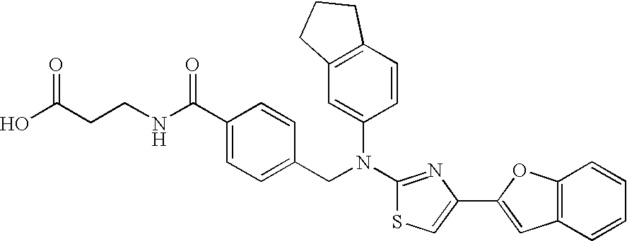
C(CCNC(C1=CC=C(CN(C2=CC3=C(C=C2)CCC3)C2=NC(C3=CC4=C(C=CC=C4)O3)=CS2)C=C1)=O)(O)=O
